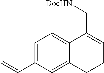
C1=C(C=C)C=C2C(=C1)C(C[BocHN])=CCC2
